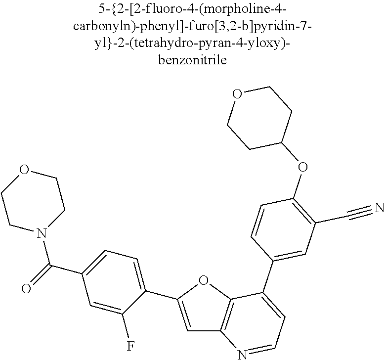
C1=C(C2=CC=C(C(=O)N3CCOCC3)C=C2F)OC2=C1N=CC=C2C1=CC(C#N)=C(OC2CCOCC2)C=C1
